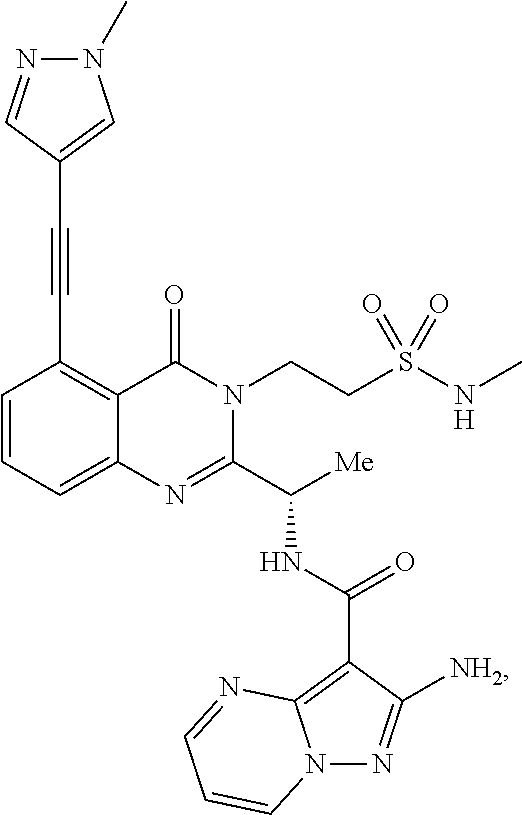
C1=CC=C2C(=C1C#CC1=CN(C)N=C1)C(=O)N(CCS(NC)(=O)=O)C(C([Me])NC(C1=C3N(N=C1[NH2])C=CC=N3)=O)=N2
